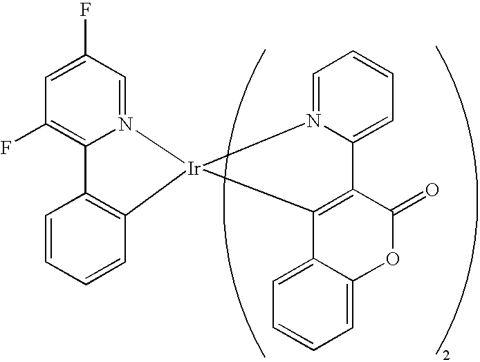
C1=C(F)C=N2C(=C1F)C1=C(C=CC=C1)[Ir]21N2=CC=CC=C2C2=C1C1=CC=CC=C1OC2=O
